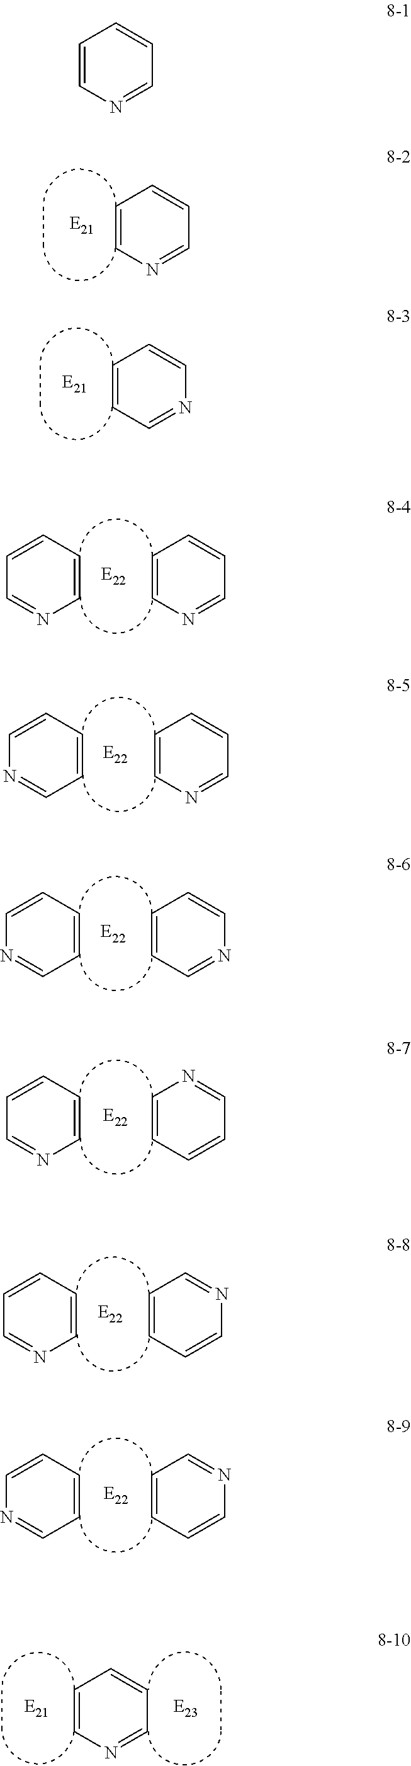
C1=CN=CC=C1.C1=CN=CC=C1.C1=CC=NC=C1.C1=CC=CN=C1.C1=CC=CC=N1.C1=CC=CC=N1.C1=CC=CC=N1.C1=CC=CC=N1.C1=CC=CN=C1.C1=CC=CN=C1.C1=CN=CC=C1.C1=CC=CN=C1.C1=CC=NC=C1.C1=CC=CC=N1.C1=CC=NC=C1.C1=CN=CC=C1
